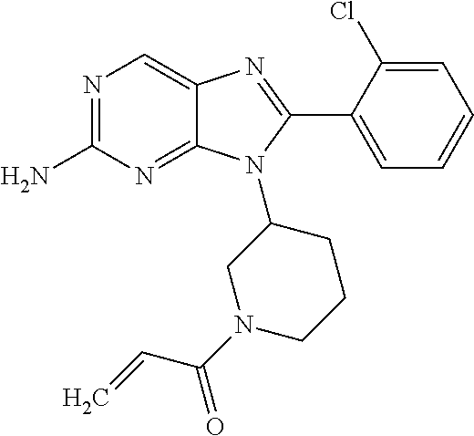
N1=C(N)N=C2C(=C1)N=C(C1=CC=CC=C1Cl)N2C1CN(C(=O)C=C)CCC1
